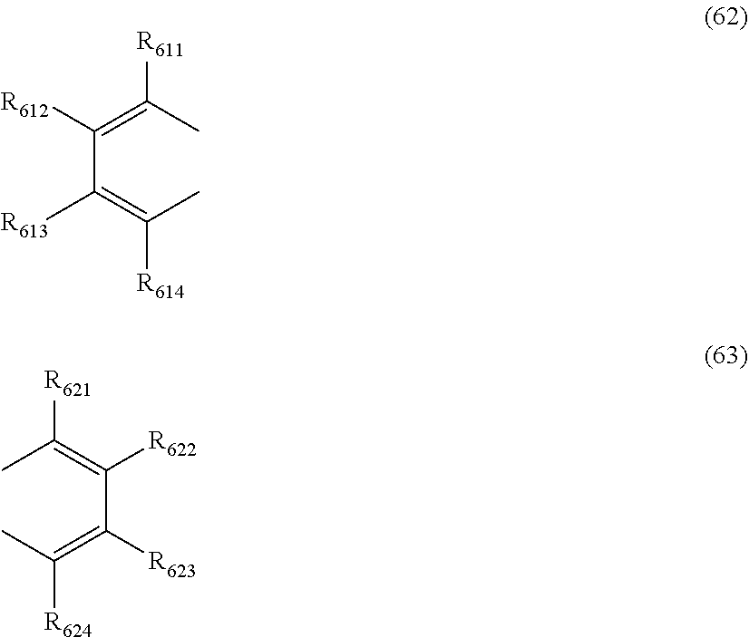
C(C(=C(C)[R614])[R613])(=C(C)[R611])[R612].C(C(=C(C)[R624])[R623])(=C(C)[R621])[R622]
